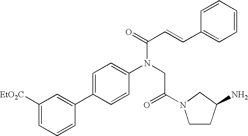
C1=C(C2=CC([EtO2C])=CC=C2)C=CC(N(CC(=O)N2CCC(N)C2)C(C=CC2=CC=CC=C2)=O)=C1
